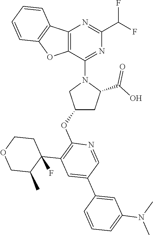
C12=C(C(N3CC(OC4=C(C5(F)C(C)COCC5)C=C(C5=CC(N(C)C)=CC=C5)C=N4)CC3C(O)=O)=NC(C(F)F)=N1)OC1=C2C=CC=C1
